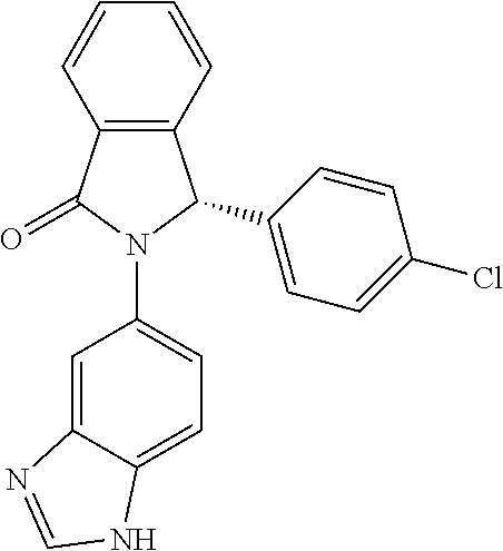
C12=C(C=CC=C1)C(C1=CC=C(Cl)C=C1)N(C1=CC=C3C(=C1)N=CN3)C2=O
